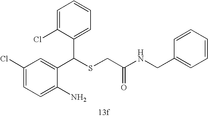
C1=C(N)C(C(SCC(=O)NCC2=CC=CC=C2)C2=CC=CC=C2Cl)=CC(Cl)=C1
